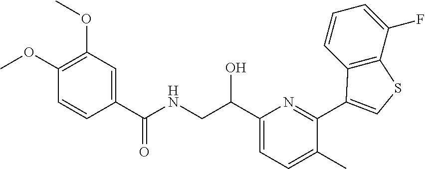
C1(OC)=C(OC)C=C(C(NCC(C2=CC=C(C)C(C3=CSC4=C3C=CC=C4F)=N2)O)=O)C=C1
